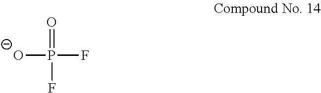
O=P(F)(F)[O-]
